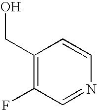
C1(CO)=C(F)C=NC=C1
